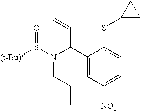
C1(C(N(S(=O)[(t-Bu)])CC=C)C=C)=CC([NO2])=CC=C1SC1CC1
